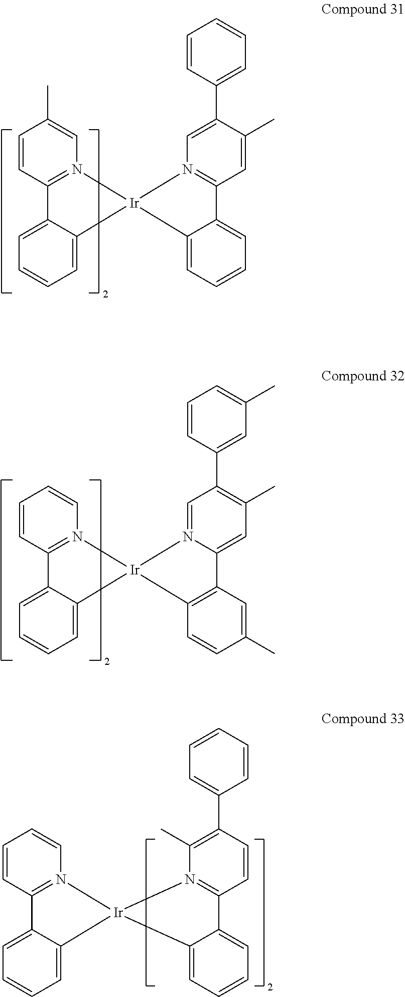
C1=CC2=N(C=C1)[Ir]1(C3=CC=CC=C23)N2=CC(C3=CC(C)=CC=C3)=C(C)C=C2C2=C1C=CC(C)=C2.C1=CC2=N(C=C1C)[Ir]1(C3=CC=CC=C23)N2=C(C=C(C)C(C3=CC=CC=C3)=C2)C2=CC=CC=C21.C1=CC2=N(C=C1)[Ir]1(C3=CC=CC=C23)N2=C(C=CC(C3=CC=CC=C3)=C2C)C2=CC=CC=C21
